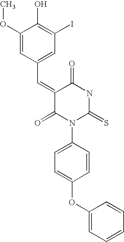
C(=C1C(=O)NC(=S)N(C2=CC=C(OC3=CC=CC=C3)C=C2)C1=O)C1=CC(I)=C(O)C(OC)=C1
